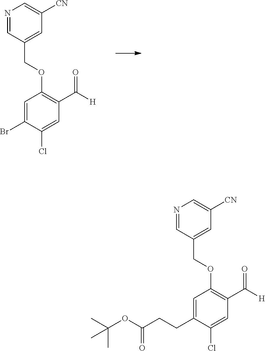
C1=NC=C([CN])C=C1COC1=C(C(=O)[H])C=C(Cl)C(Br)=C1.CC(C)(OC(CCC1=CC(OCC2=CC([CN])=CN=C2)=C(C(=O)[H])C=C1Cl)=O)C
